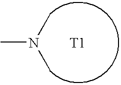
CN(C)C.[T1]
